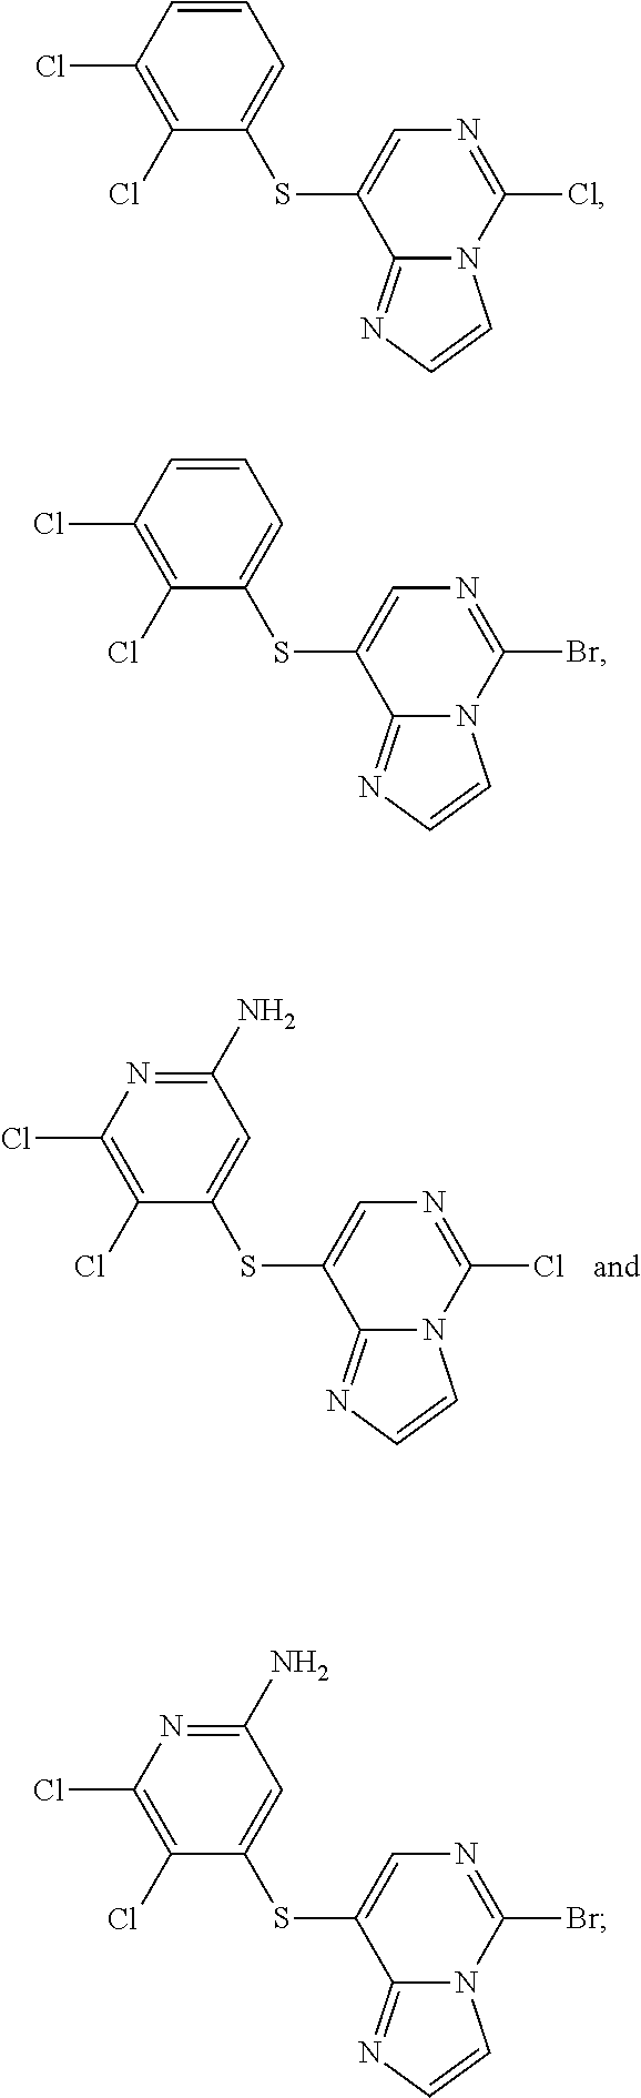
C1(N)=NC(Cl)=C(Cl)C(SC2=CN=C(Cl)N3C2=NC=C3)=C1.C1=CC(Cl)=C(Cl)C(SC2=CN=C(Cl)N3C2=NC=C3)=C1.C1=CC(Cl)=C(Cl)C(SC2=CN=C(Br)N3C2=NC=C3)=C1.C1(N)=NC(Cl)=C(Cl)C(SC2=CN=C(Br)N3C2=NC=C3)=C1
